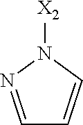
[X2]N1N=CC=C1
